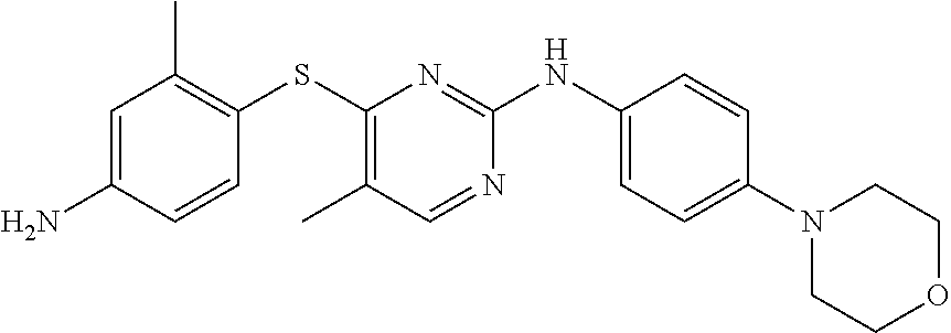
C1(N2CCOCC2)=CC=C(NC2=NC(SC3=C(C)C=C(N)C=C3)=C(C)C=N2)C=C1
